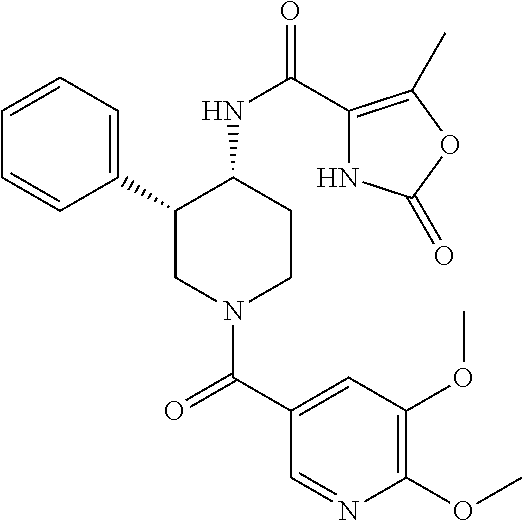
C1=CC=C(C2CN(C(C3=CC(OC)=C(OC)N=C3)=O)CCC2NC(=O)C2=C(C)OC(=O)N2)C=C1
